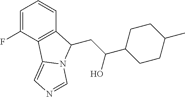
C(C(O)C1CCC(C)CC1)C1C2=C(C(F)=CC=C2)C2=CN=CN21
